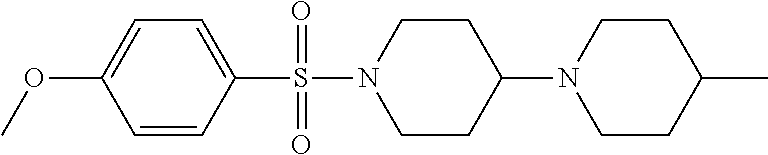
O(C1=CC=C(S(N2CCC(N3CCC(C)CC3)CC2)(=O)=O)C=C1)C
